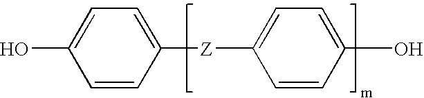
OC1=CC=C([Z]C2=CC=C(O)C=C2)C=C1
